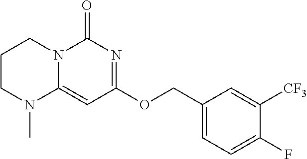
C1CN(C)C2=CC(OCC3=CC=C(F)C([CF3])=C3)=NC(=O)N2C1
